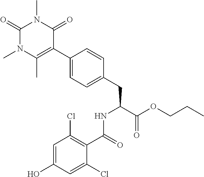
C1(C(=O)NC(CC2=CC=C(C3=C(C)N(C)C(=O)N(C)C3=O)C=C2)C(OCCC)=O)=C(Cl)C=C(O)C=C1Cl
